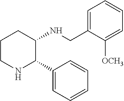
C1CNC(C2=CC=CC=C2)C(NCC2=CC=CC=C2[OCH3])C1
